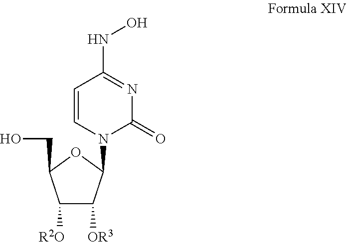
C1([R2O])C([OR3])C(N2C(=O)N=C(NO)C=C2)OC1CO
